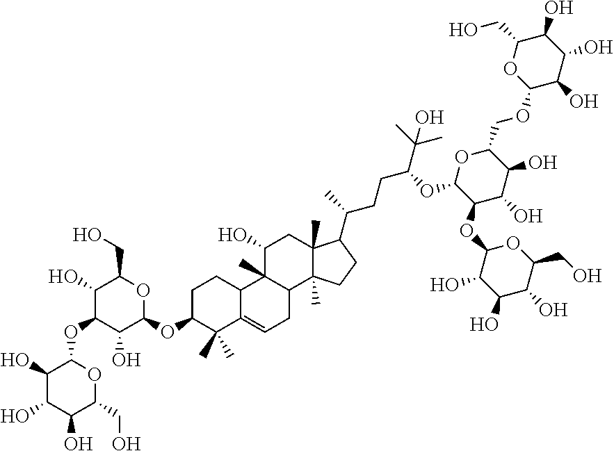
C1C(OC2OC(CO)C(O)C(OC3C(O)C(O)C(O)C(CO)O3)C2O)C(C)(C)C2=CCC3C(C)(C2C1)C(O)CC1(C)C3(C)CCC1C(CCC(C(C)(C)O)OC1C(OC2C(O)C(O)C(O)C(CO)O2)C(O)C(O)C(COC2C(O)C(O)C(O)C(CO)O2)O1)C
